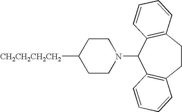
C1CC([CH2CH2CH2CH2])CCN1C1C2=C(CCC3=C1C=CC=C3)C=CC=C2
